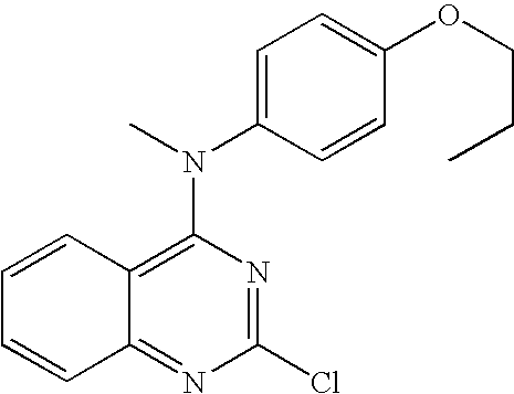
C1=CC2=C(N(C3=CC=C(OCCC)C=C3)C)N=C(Cl)N=C2C=C1
